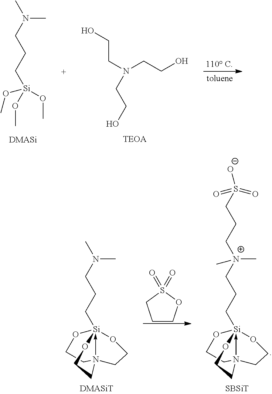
CN(CCC[Si](OC)(OC)OC)C.OCCN(CCO)CCO.C1CN23->[Si](CCCN(C)C)(O1)(OCC2)OCC3.C1COS(=O)(=O)C1.C1CN23->[Si](CCC[N+](C)(C)CCCS([O-])(=O)=O)(O1)(OCC2)OCC3.[SBSiT]
